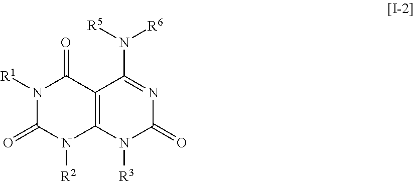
N1([R1])C(=O)N([R2])C2=C(C1=O)C(N([R5])[R6])=NC(=O)N2[R3]
